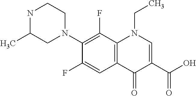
C1=C(C(=O)O)C(=O)C2=C(N1CC)C(F)=C(N1CCNC(C)C1)C(F)=C2
